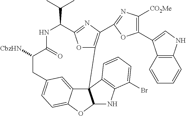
[CbzHN]C1CC2=CC=C3C(=C2)C2(C(O3)NC3=C2C=CC=C3Br)C2=C(C3=NC([CO2Me])=C(C4=CNC5=C4C=CC=C5)O3)N=C(C(C(C)C)NC1=O)O2
